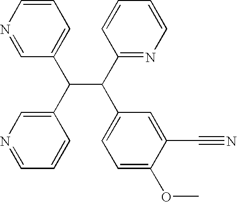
C1=CN=CC(C(C2=CN=CC=C2)C(C2=NC=CC=C2)C2=CC=C(OC)C(C#N)=C2)=C1
